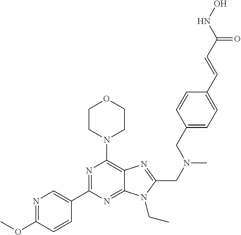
C1CN(C2=C3C(=NC(C4=CN=C(OC)C=C4)=N2)N(CC)C(CN(C)CC2=CC=C(C=CC(NO)=O)C=C2)=N3)CCO1
